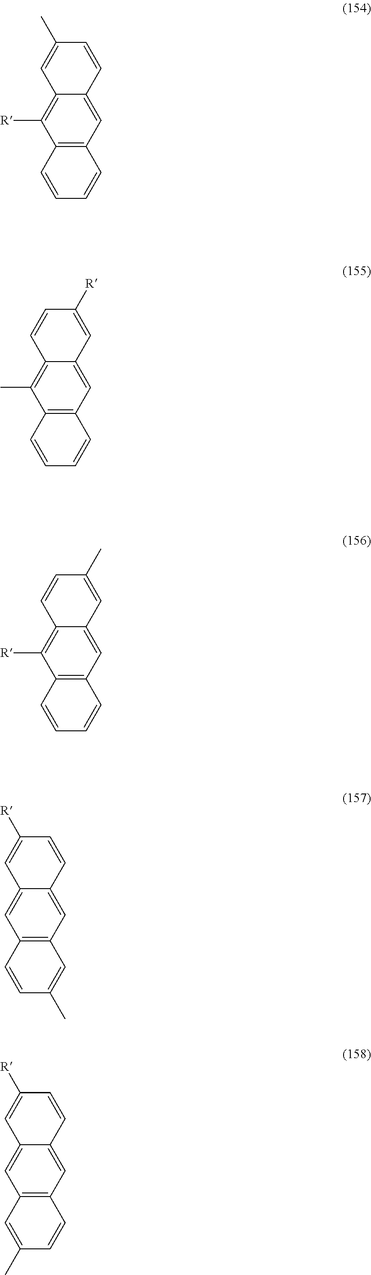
C12=CC3=C(C=C1C=CC([R])=C2)C=C(C)C=C3.C12=CC3=C(C=C1C=CC([R])=C2)C=CC(C)=C3.C12=C([R])C3=C(C=C1C=CC(C)=C2)C=CC=C3.C12=C(C)C3=C(C=C1C=C([R])C=C2)C=CC=C3.C12=C([R])C3=C(C=C1C=C(C)C=C2)C=CC=C3
